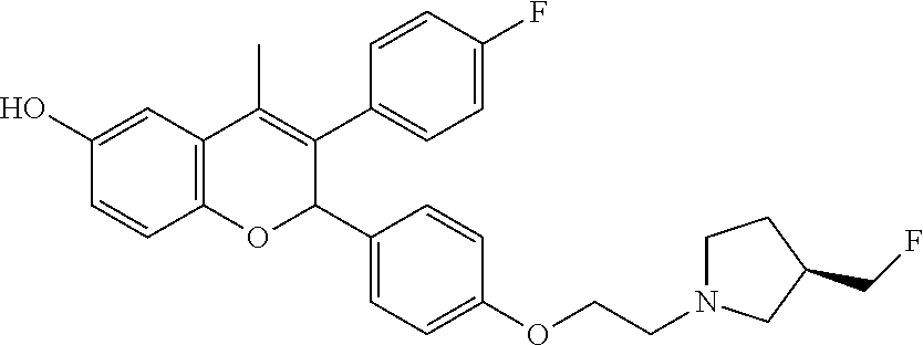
C12=C(C=C(O)C=C1)C(C)=C(C1=CC=C(F)C=C1)C(C1=CC=C(OCCN3CCC(CF)C3)C=C1)O2
